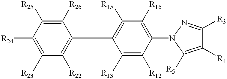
[R24]C1=C([R23])C([R22])=C(C2=C([R15])C([R16])=C(N3N=C([R3])C([R4])=C3[R5])C([R12])=C2[R13])C([R26])=C1[R25]
